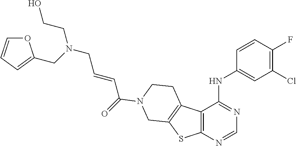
N(CC=CC(=O)N1CCC2=C(SC3=C2C(NC2=CC(Cl)=C(F)C=C2)=NC=N3)C1)(CCO)CC1=CC=CO1
